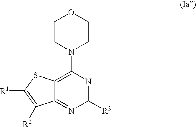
C12=C(N3CCOCC3)N=C([R3])N=C1C([R2])=C([R1])S2
